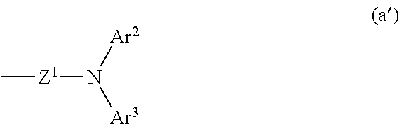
C[Z1]N([Ar3])[Ar2]
